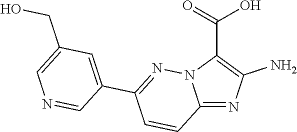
C12=NC(N)=C(C(=O)O)N1N=C(C1=CC(CO)=CN=C1)C=C2
